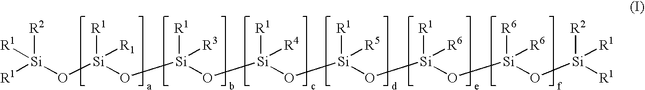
[Si](O[Si](O[Si](O[Si](O[Si](O[Si](O[Si](O[Si]([R1])([R2])[R1])([R6])[R6])([R1])[R6])([R1])[R5])([R1])[R4])([R1])[R3])([R1])[R1])([R1])([R2])[R1]
